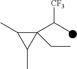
C1(C(C)[CF3])(CC)C(C)C1C
